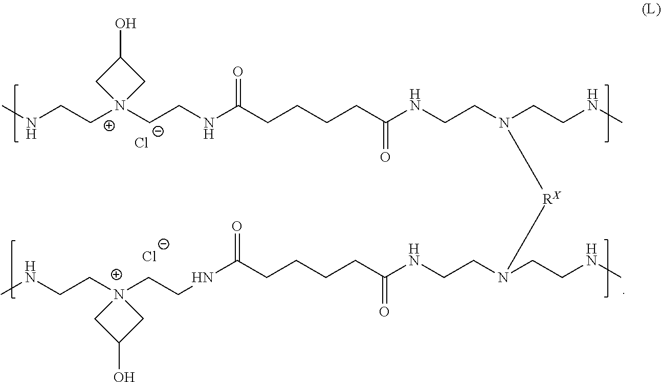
CNCC[N+]1(CCNC(CCCCC(NCCN(CCNC)[RX]N(CCNC)CCNC(CCCCC(NCC[N+]2(CCNC)CC(O)C2)=O)=O)=O)=O)CC(O)C1.[Cl-].[Cl-]
